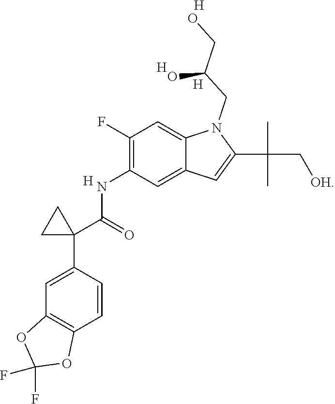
C1=CC(C2(C(NC3=C(F)C=C4C(=C3)C=C(C(C)(C[OH])C)N4CC(CO)O)=O)CC2)=CC2=C1OC(F)(F)O2.[H].[H].[H].[H]
